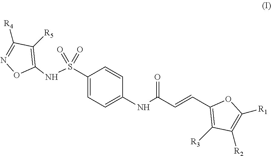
C1(S(NC2=C([R5])C([R4])=NO2)(=O)=O)=CC=C(NC(C=CC2=C([R3])C([R2])=C([R1])O2)=O)C=C1
